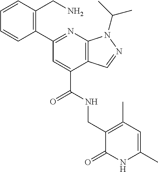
C1=CC(C2=NC3=C(C(C(=O)NCC4=C(C)C=C(C)NC4=O)=C2)C=NN3C(C)C)=C(CN)C=C1
